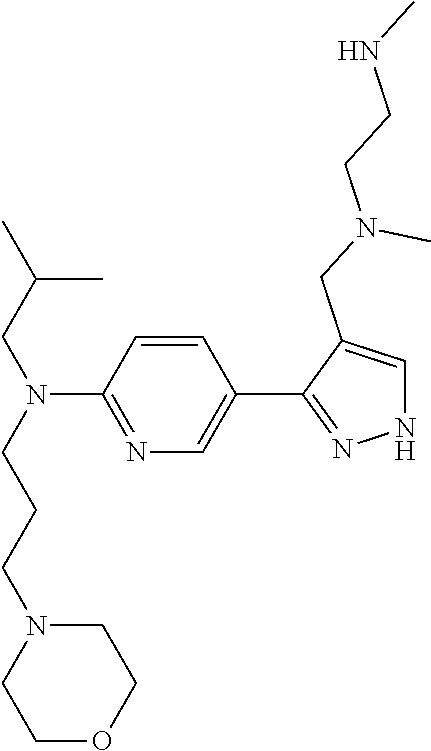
C1=CC(N(CC(C)C)CCCN2CCOCC2)=NC=C1C1=NNC=C1CN(CCNC)C
